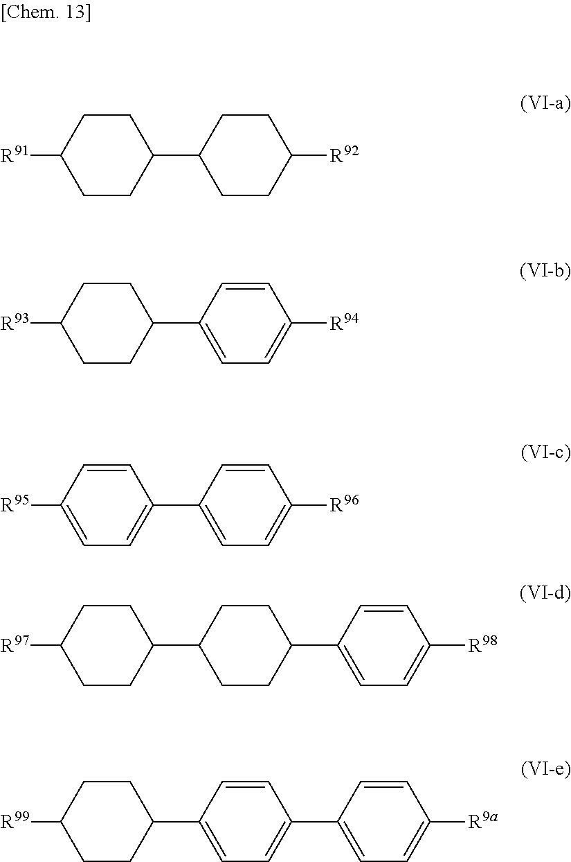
C1CC(C2CCC([R92])CC2)CCC1[R91].C1CC(C2=CC=C([R94])C=C2)CCC1[R93].C1CC(C2=CC=C([R98])C=C2)CCC1C1CCC([R97])CC1.C1=C([R95])C=CC(C2=CC=C([R96])C=C2)=C1.C1=C(C2CCC([R99])CC2)C=CC(C2=CC=C([R9a])C=C2)=C1
